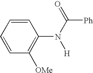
C1=CC([OMe])=C(N([H])C([Ph])=O)C=C1
